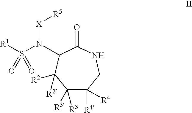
C1([R3])([R3])C([R4])([R4])CNC(=O)C(N(S([R1])(=O)=O)[X][R5])C1([R2])[R2]
